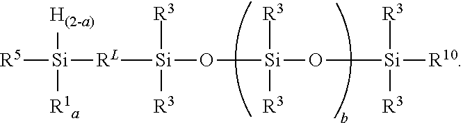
[R5][Si]([RL][Si](O[Si](O[Si]([R10])([R3])[R3])([R3])[R3])([R3])[R3])([H(2-a)])[R1a]
